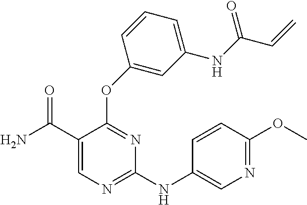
N(C1=NC=C(C(N)=O)C(OC2=CC(NC(C=C)=O)=CC=C2)=N1)C1=CN=C(OC)C=C1
